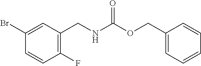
C1(F)=C(CNC(OCC2=CC=CC=C2)=O)C=C(Br)C=C1
